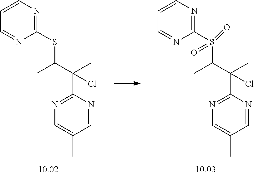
N1=C(C(C)(C(C)S(C2=NC=CC=N2)(=O)=O)Cl)N=CC(C)=C1.N1=C(C(C)(C(C)SC2=NC=CC=N2)Cl)N=CC(C)=C1
